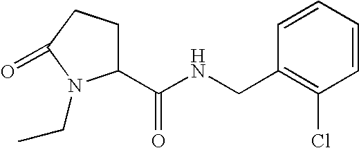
C1(C(NCC2=C(Cl)C=CC=C2)=O)CCC(=O)N1CC
